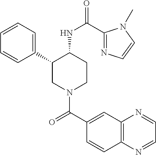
C1=CC=C(C2CN(C(C3=CC4=C(C=C3)N=CC=N4)=O)CCC2NC(=O)C2=NC=CN2C)C=C1
